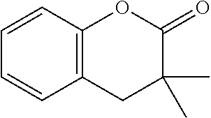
C12=C(C=CC=C1)OC(=O)C(C)(C)C2
